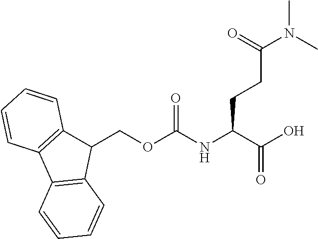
C12=C(C3=C(C1COC(NC(C(O)=O)CCC(N(C)C)=O)=O)C=CC=C3)C=CC=C2
